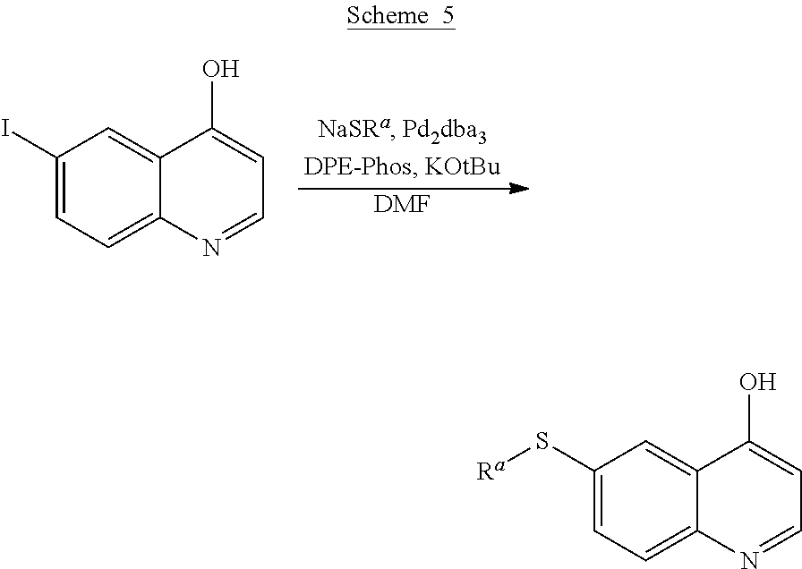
[DMF].C1(I)=CC=C2C(=C1)C(O)=CC=N2.C1(S[Ra])=CC=C2C(=C1)C(O)=CC=N2
